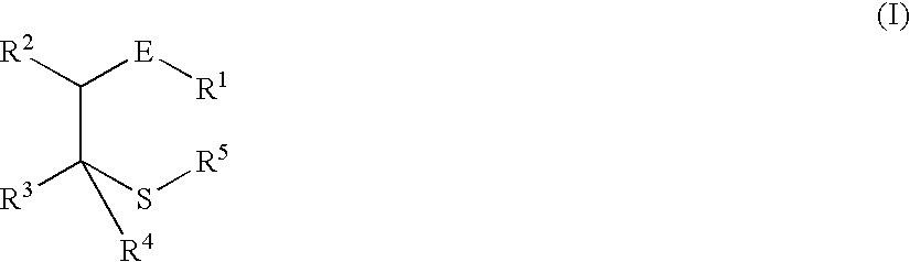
C(C(S[R5])([R3])[R4])([E][R1])[R2]
